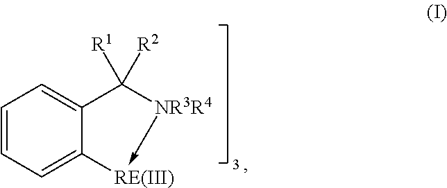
C1=CC=C2C(=C1)C([R2])([R1])[NR3R4]->[RE(III)]2
